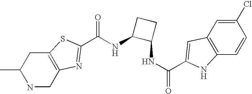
N1CC2=C(CC1C)SC(C(NC1C(NC(=O)C3=CC4=C(C=CC(Cl)=C4)N3)CC1)=O)=N2
